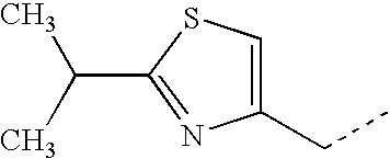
C1(CC)=CSC(C(C)C)=N1
